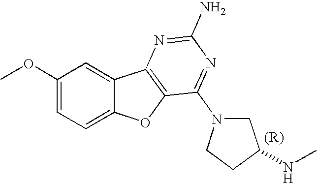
C1(OC)=CC=C2C(=C1)C1=C(O2)C(N2CC(NC)CC2)=NC(N)=N1
